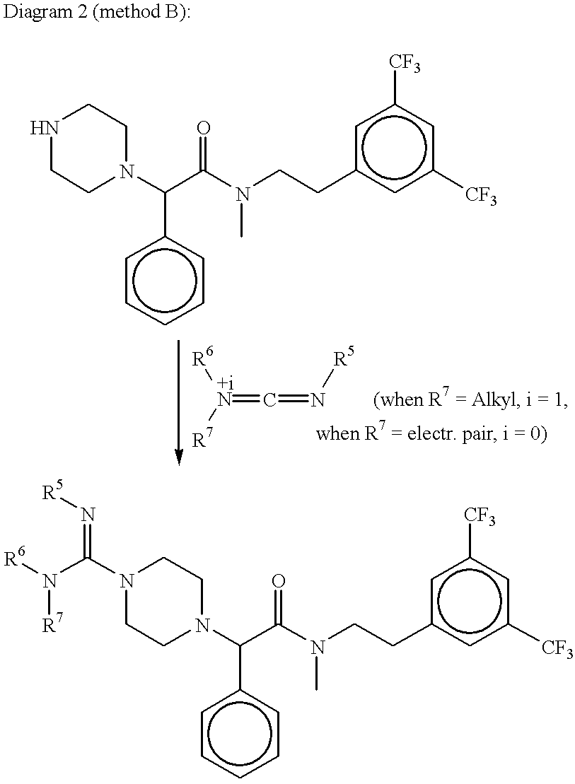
C1CN(C(C(N(C)CCc2cc([CF3])cc([CF3])c2)=O)c2ccccc2)CCN1.[R6][+iN]([R7])=C=N[R5].C1CN(C(C(N(C)CCc2cc([CF3])cc([CF3])c2)=O)c2ccccc2)CCN1C(N([R6])[R7])=N[R5]
